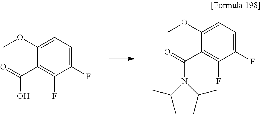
C1(OC)=CC=C(F)C(F)=C1C(=O)O.C1(OC)=CC=C(F)C(F)=C1C(=O)N(C(C)C)C(C)C
